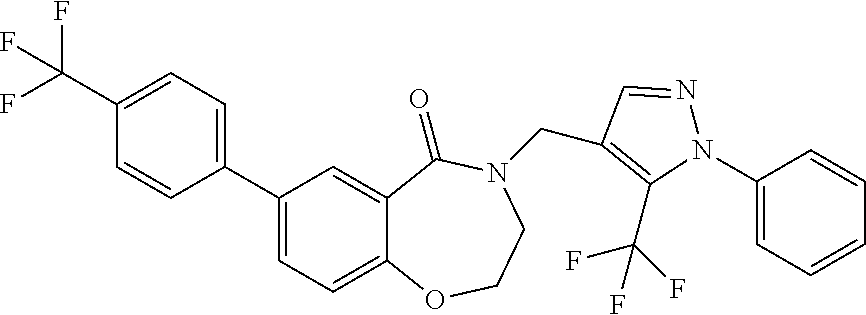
C1=C(C2=CC=C(C(F)(F)F)C=C2)C=C2C(=C1)OCCN(CC1=C(C(F)(F)F)N(C3=CC=CC=C3)N=C1)C2=O
